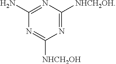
N1=C([NHCH2OH])N=C(N)N=C1[NHCH2OH]
